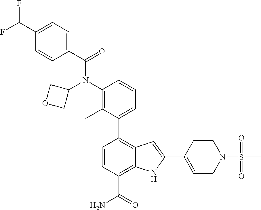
C1=CC(C(N)=O)=C2C(=C1C1=CC=CC(N(C3COC3)C(C3=CC=C(C(F)F)C=C3)=O)=C1C)C=C(C1=CCN(S(=O)(C)=O)CC1)N2
